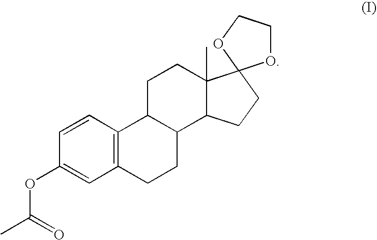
C1=CC2=C(C=C1OC(C)=O)CCC1C2CCC2(C)C1CCC21OCCO1
